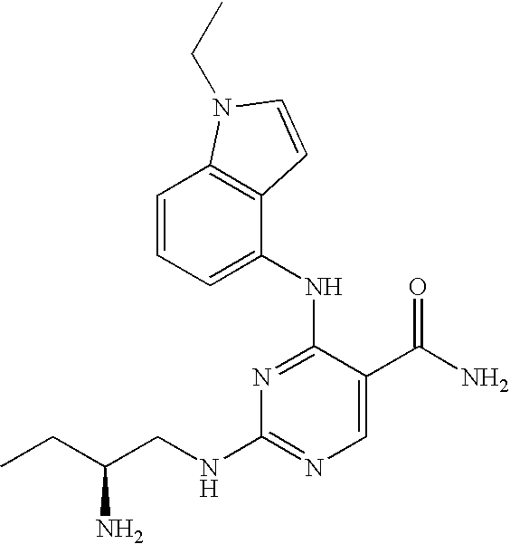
N1=C(NC2=CC=CC3=C2C=CN3CC)C(C(N)=O)=CN=C1NCC(CC)N
